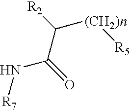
[R2]C([(CH2)n][R5])C(N[R7])=O
